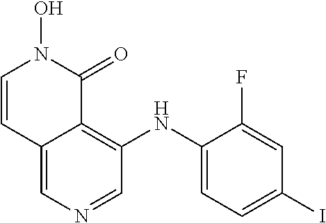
C12=CN=CC(NC3=CC=C(I)C=C3F)=C1C(=O)N(O)C=C2
